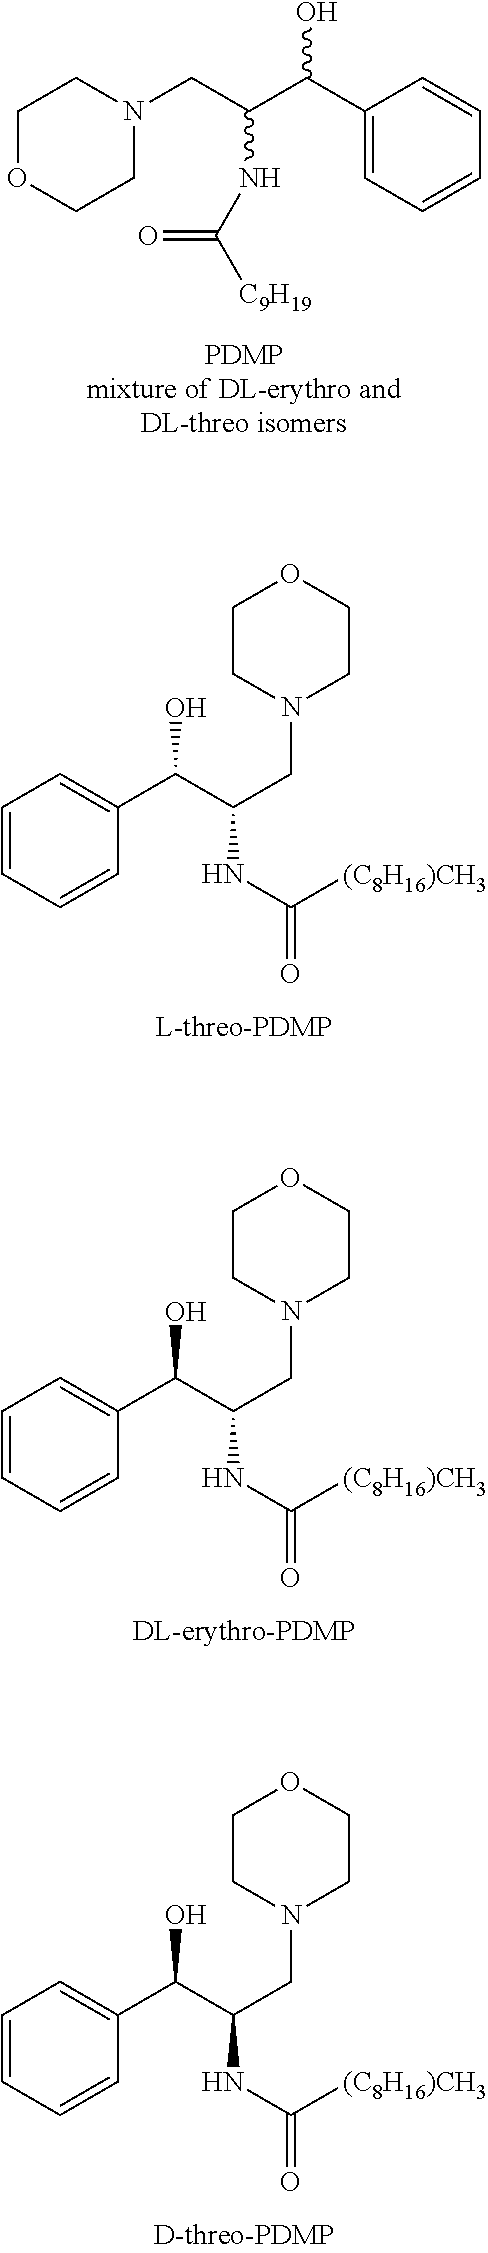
C1OCCN(CC(C(C2=CC=CC=C2)O)NC([C9H19])=O)C1.C1=CC=CC(C(C(CN2CCOCC2)NC([(C8H16)CH3])=O)O)=C1.C1=CC=CC(C(C(CN2CCOCC2)NC([(C8H16)CH3])=O)O)=C1.C1=CC=CC(C(C(CN2CCOCC2)NC([(C8H16)CH3])=O)O)=C1
